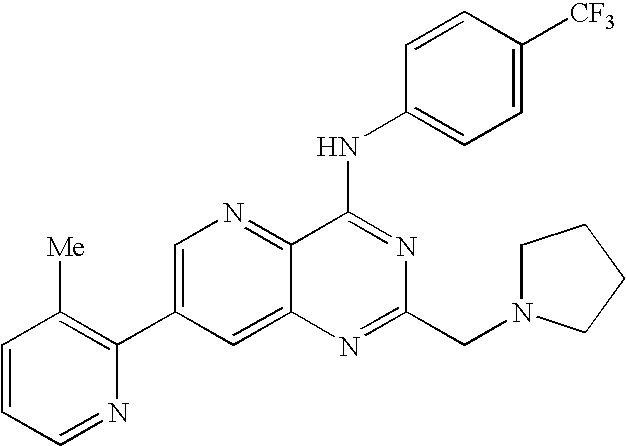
C1=CC=NC(C2=CN=C3C(=C2)N=C(CN2CCCC2)N=C3NC2=CC=C([CF3])C=C2)=C1[Me]
